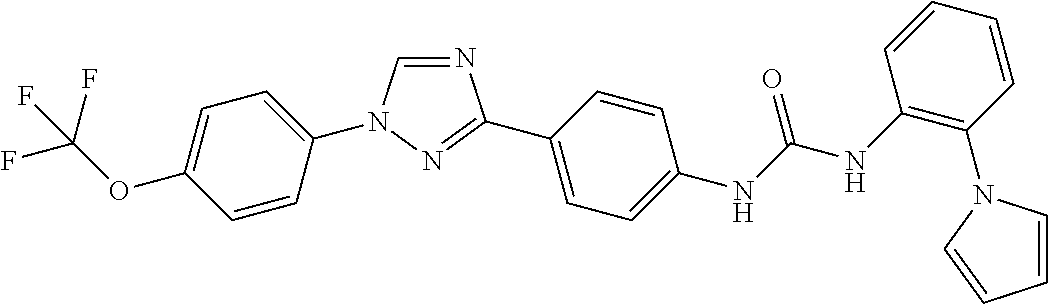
C1=C(N2C=NC(C3=CC=C(NC(NC4=C(N5C=CC=C5)C=CC=C4)=O)C=C3)=N2)C=CC(OC(F)(F)F)=C1
